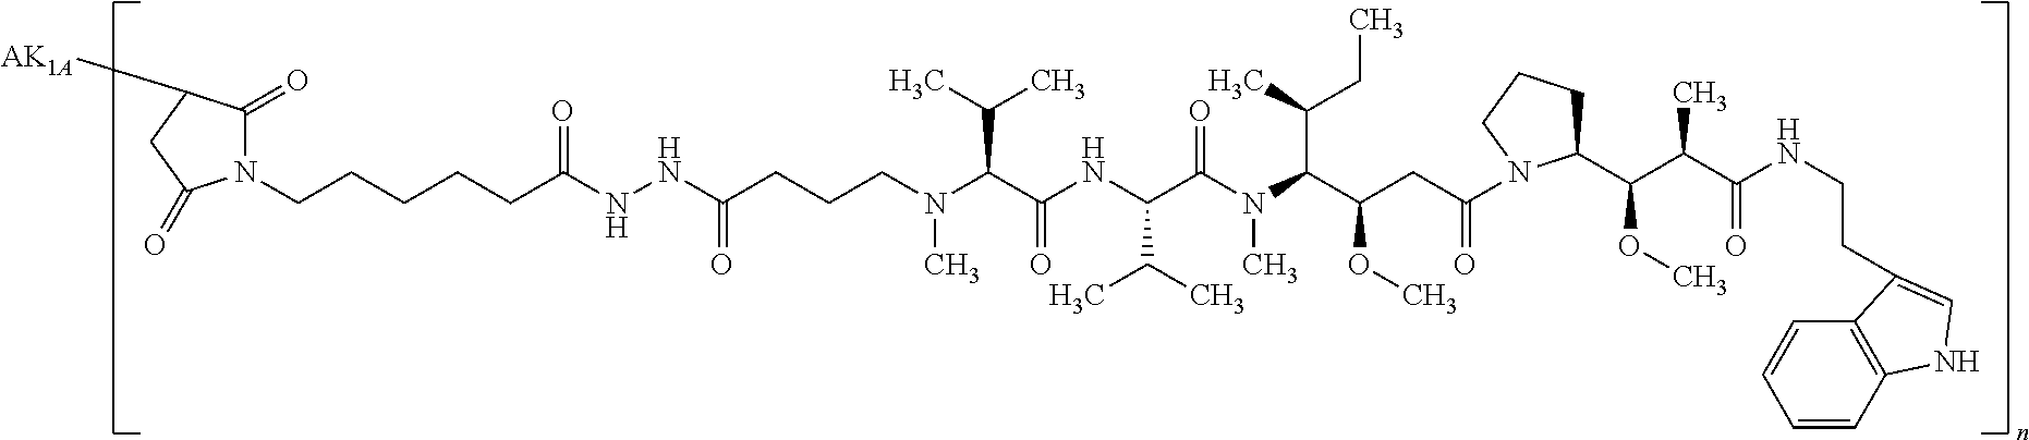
N(C(C(NC(C(C)C)C(N(C)C(C(C)CC)C(CC(=O)N1C(C(C(C(=O)NCCC2=CNC3=C2C=CC=C3)C)OC)CCC1)OC)=O)=O)C(C)C)(C)CCCC(NNC(CCCCCN1C(=O)C([AK1A])CC1=O)=O)=O
